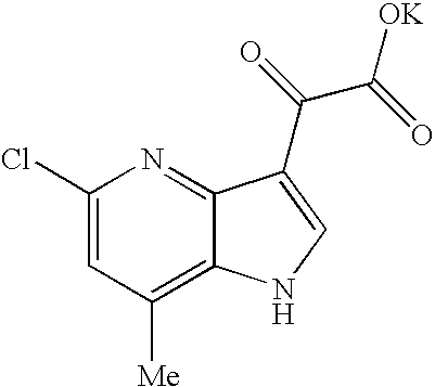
C1(Cl)=CC([Me])=C2C(=N1)C(C(=O)C(=O)[OK])=CN2
